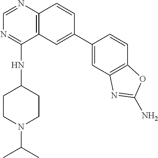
C1=C(C2=CC3=C(N=CN=C3NC3CCN(C(C)C)CC3)C=C2)C=CC2=C1N=C(N)O2
